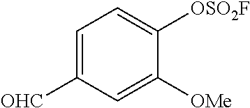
C1=C([OHC])C=C([OMe])C([OSO2F])=C1
